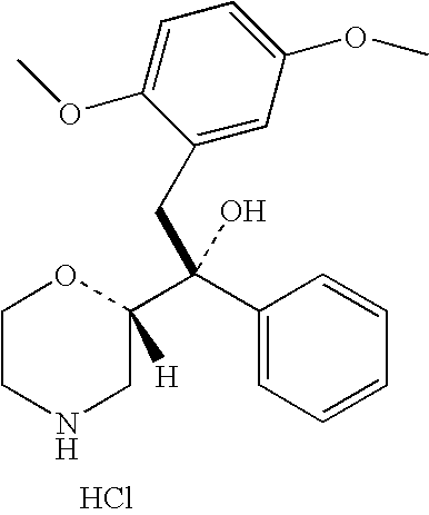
C1CNCC(C(C2=CC=CC=C2)(CC2=CC(OC)=CC=C2OC)O)([H])O1.Cl
